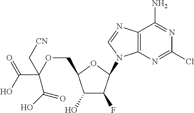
C1(O)C(F)C(N2C3=C(N=C2)C(N)=NC(Cl)=N3)OC1COC(C(O)=O)(C[CN])C(O)=O
